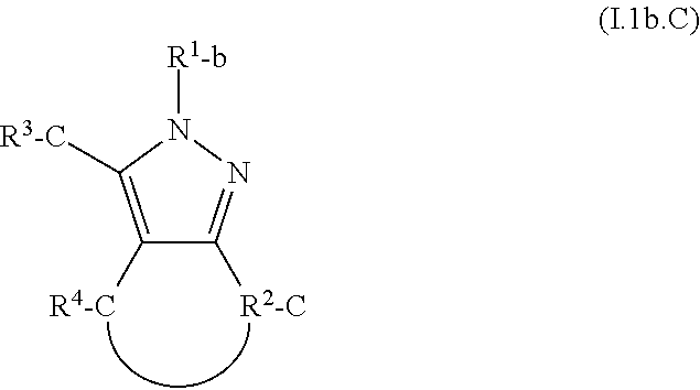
C1([R4-C])=C([R3-C])N([R1-b])N=C1[R2-C]
